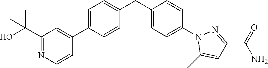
C1=C(C2=CC(C(O)(C)C)=NC=C2)C=CC(CC2=CC=C(N3C(C)=CC(C(=O)N)=N3)C=C2)=C1
